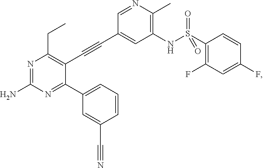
N1=C(N)N=C(C2=CC=CC(C#N)=C2)C(C#CC2=CC(NS(=O)(=O)C3=C(F)C=C(F)C=C3)=C(C)N=C2)=C1CC
